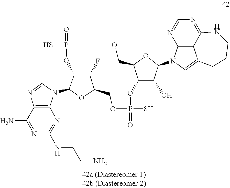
P1(S)(=O)OC2C(COP(=O)(S)OC3C(F)C(OC3N3C4=C(N=C3)C(N)=NC(NCCN)=N4)CO1)OC(N1C3=C4C(=C1)CCCNC4=NC=N3)C2O
